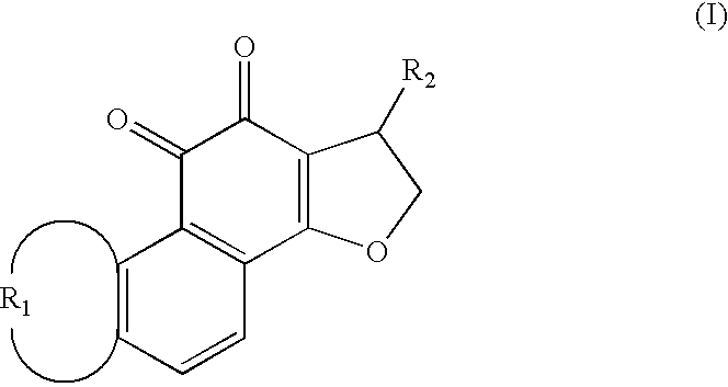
C1=CC=CC2=C1C(=O)C(=O)C1=C2OCC1[R2]
